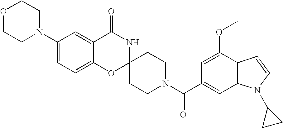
C1(N2CCOCC2)=CC=C2C(=C1)C(=O)NC1(O2)CCN(C(=O)C2=CC3=C(C(OC)=C2)C=CN3C2CC2)CC1
